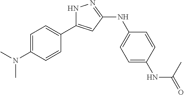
C1=C(N(C)C)C=CC(C2=CC(NC3=CC=C(NC(=O)C)C=C3)=NN2)=C1
